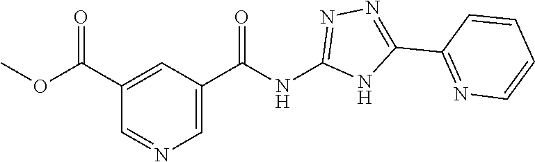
C(NC1=NN=C(C2=NC=CC=C2)N1)(=O)C1=CN=CC(C(OC)=O)=C1
